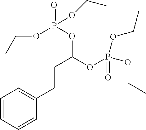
C1=CC=CC(CCC(OP(=O)(OCC)OCC)OP(OCC)(=O)OCC)=C1
